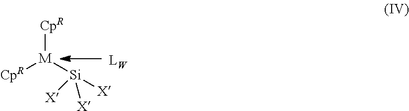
[M]([CpR])([Si]([X])([X])[X])[CpR].[LW]
